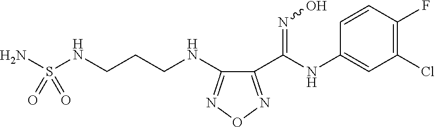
C1(C(NC2=CC(Cl)=C(F)C=C2)=NO)=NON=C1NCCCNS(=O)(=O)N
